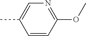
O(C1=NC=C(C)C=C1)C
